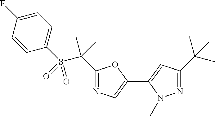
C1=CC(F)=CC=C1S(C(C)(C)C1=NC=C(C2=CC(C(C)(C)C)=NN2C)O1)(=O)=O
